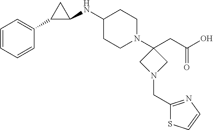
C1=CC=CC(C2C(NC3CCN(C4(CC(O)=O)CN(CC5=NC=CS5)C4)CC3)C2)=C1
